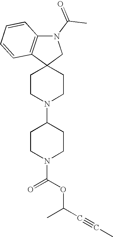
C12(CN(C(C)=O)C3=C1C=CC=C3)CCN(C1CCN(C(OC(C#CC)C)=O)CC1)CC2
